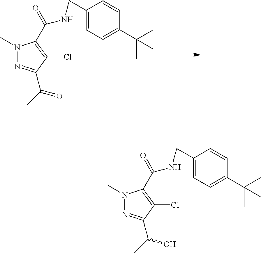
N1(C)N=C(C(C)=O)C(Cl)=C1C(=O)NCC1=CC=C(C(C)(C)C)C=C1.N1(C)N=C(C(C)O)C(Cl)=C1C(=O)NCC1=CC=C(C(C)(C)C)C=C1
